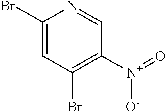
C1(Br)=CC(Br)=C([N+](=O)[O-])C=N1
